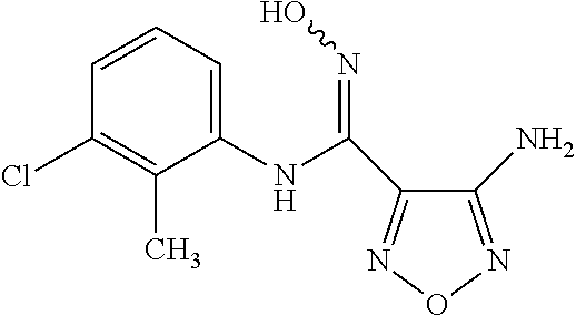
C1(NC(=NO)C2=NON=C2N)=CC=CC(Cl)=C1C
